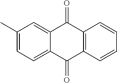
C1(C)=CC=C2C(=C1)C(=O)C1=C(C2=O)C=CC=C1
